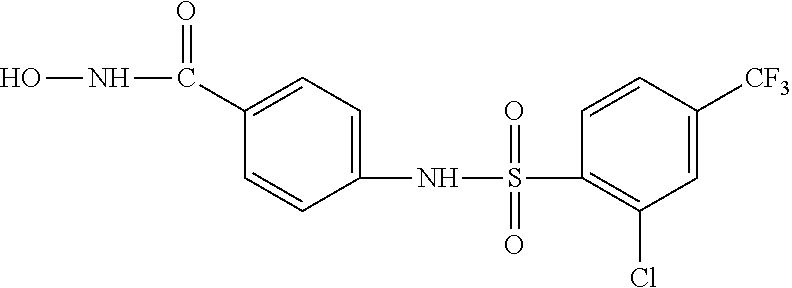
C1(C(NO)=O)=CC=C(NS(=O)(=O)C2=C(Cl)C=C([CF3])C=C2)C=C1
